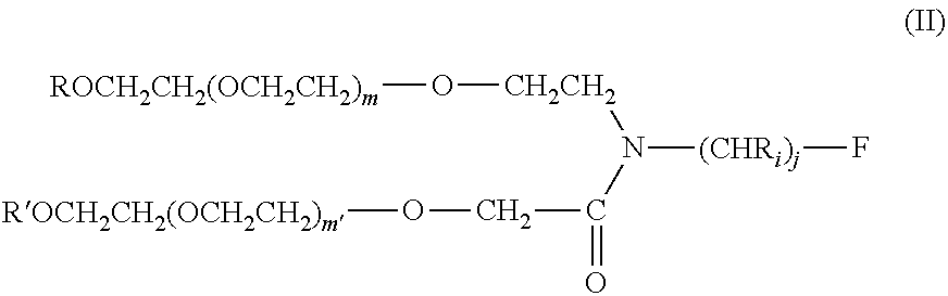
[CH2CH2](N([(CHRi)j]F)C(=O)CO[ROCH2CH2(OCH2CH2)m])O[ROCH2CH2(OCH2CH2)m]
